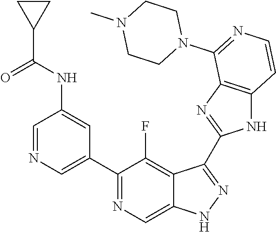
C1=NC=C(C2=NC=C3C(=C2F)C(C2=NC4=C(N2)C=CN=C4N2CCN(C)CC2)=NN3)C=C1NC(C1CC1)=O
